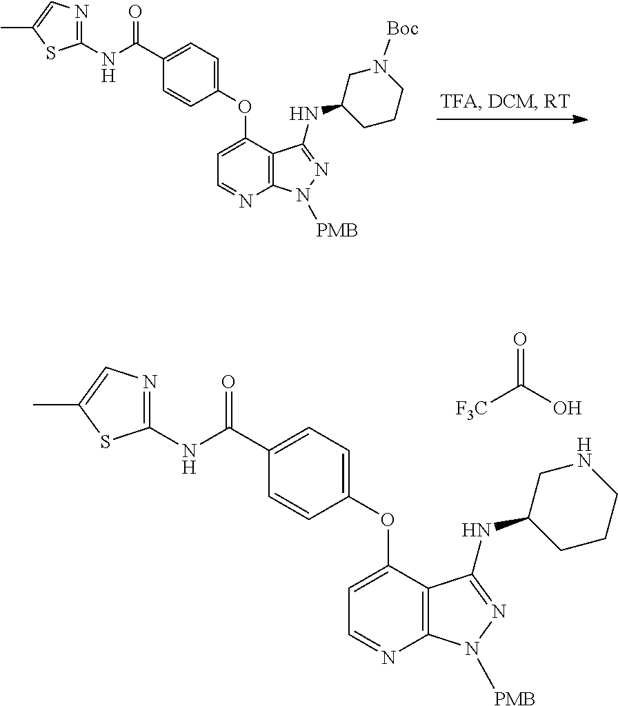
C12=C(N=CC=C1OC1=CC=C(C(NC3=NC=C(C)S3)=O)C=C1)N([PMB])N=C2NC1CN([Boc])CCC1.C12=C(N=CC=C1OC1=CC=C(C(NC3=NC=C(C)S3)=O)C=C1)N([PMB])N=C2NC1CNCCC1.O=C(O)[F3C]
